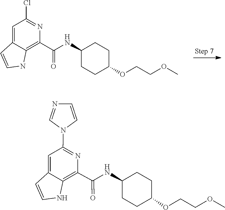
C12=C(C(NC3CCC(OCCOC)CC3)=O)N=C(Cl)C=C1C=CN2.C(COC1CCC(NC(C2=C3C(=CC(N4C=NC=C4)=N2)C=CN3)=O)CC1)OC
